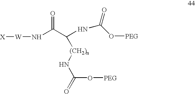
[X][W]NC(C([(CH2)n]NC(=O)O[PEG])NC(O[PEG])=O)=O
